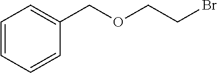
C1=CC=CC(COCCBr)=C1
